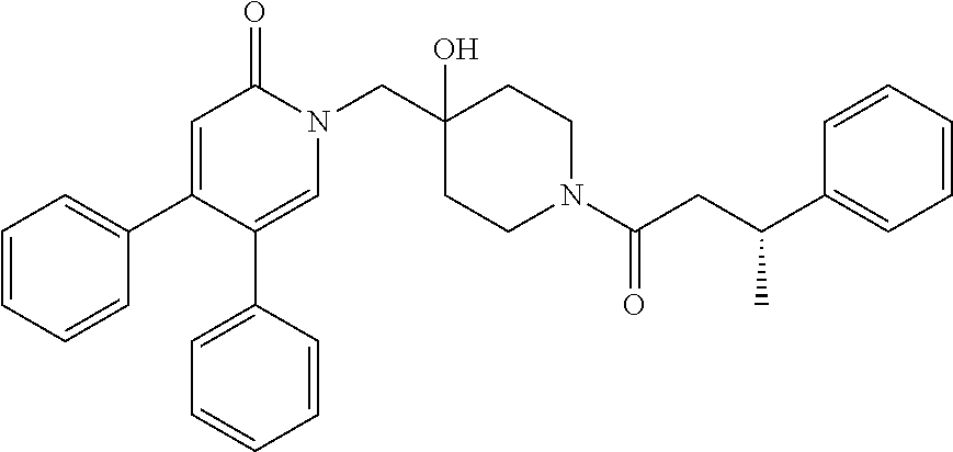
C1=CC=CC(C2=CC(=O)N(CC3(O)CCN(C(CC(C4=CC=CC=C4)C)=O)CC3)C=C2C2=CC=CC=C2)=C1
